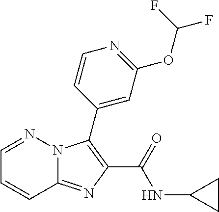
C12=NC(C(=O)NC3CC3)=C(C3=CC(OC(F)F)=NC=C3)N1N=CC=C2
